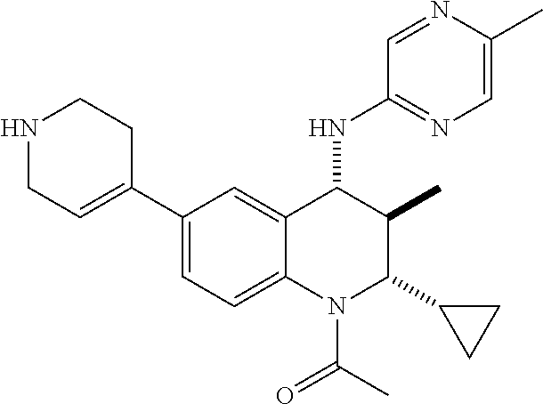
C1(C2=CCNCC2)=CC=C2C(=C1)C(NC1=NC=C(C)N=C1)C(C)C(C1CC1)N2C(C)=O
